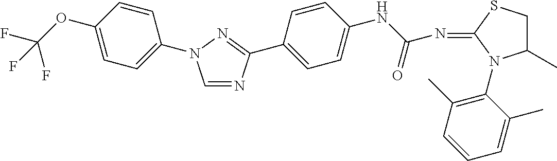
C1=NC(C2=CC=C(NC(N=C3SCC(C)N3C3=C(C)C=CC=C3C)=O)C=C2)=NN1C1=CC=C(OC(F)(F)F)C=C1
